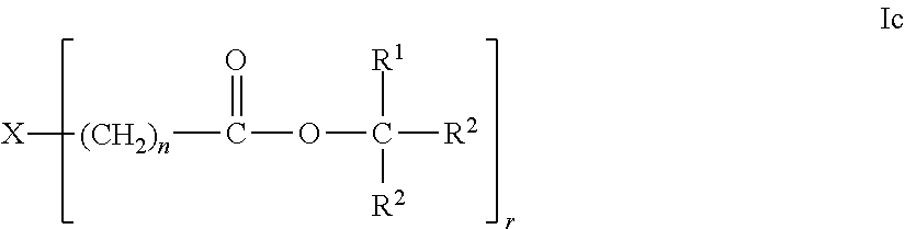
C([R2])([R1])([R2])OC([(CH2)n][X])=O
